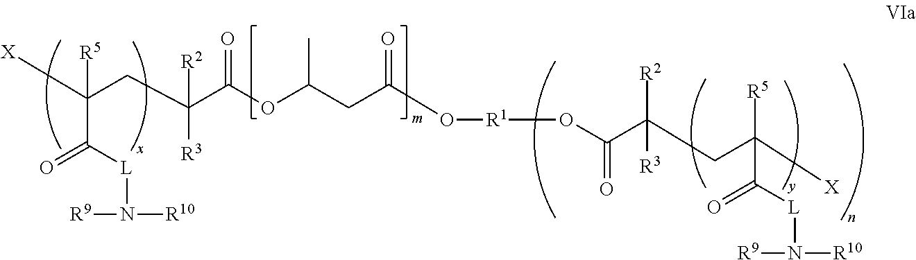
[X]C(CC(C(OC(CC(O[R1]OC(C([R2])(CC([R5])([X])C(=O)[L]N([R9])[R10])[R3])=O)=O)C)=O)([R3])[R2])(C(=O)[L]N([R9])[R10])[R5]
